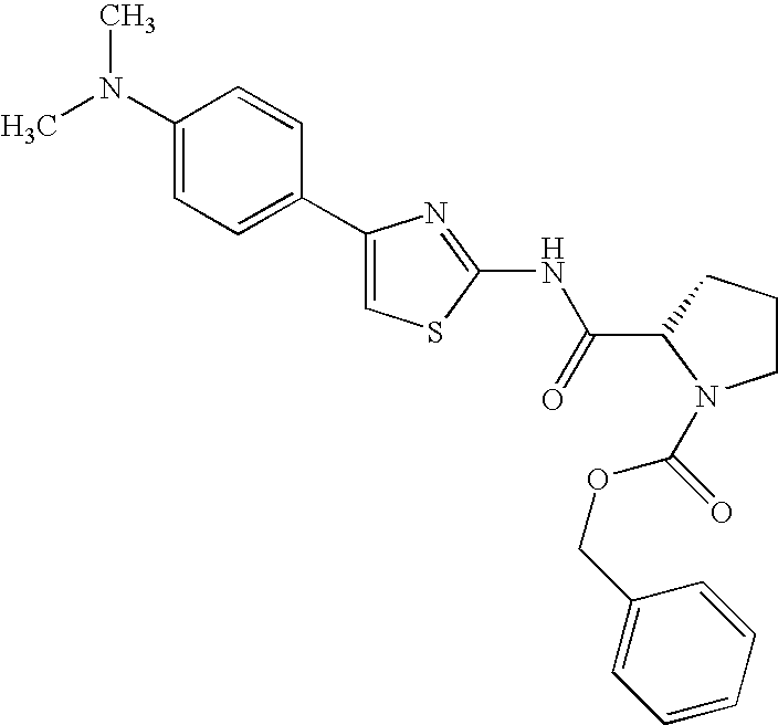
C1(N(C)C)=CC=C(C2=CSC(NC(C3CCCN3C(=O)OCC3=CC=CC=C3)=O)=N2)C=C1
